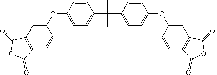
C1=C(C(C)(C2=CC=C(OC3=CC4=C(C=C3)C(=O)OC4=O)C=C2)C)C=CC(OC2=CC3=C(C=C2)C(=O)OC3=O)=C1
